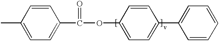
C1=C(C(=O)OC2=CC=C(C3=CC=CC=C3)C=C2)C=CC(C)=C1
